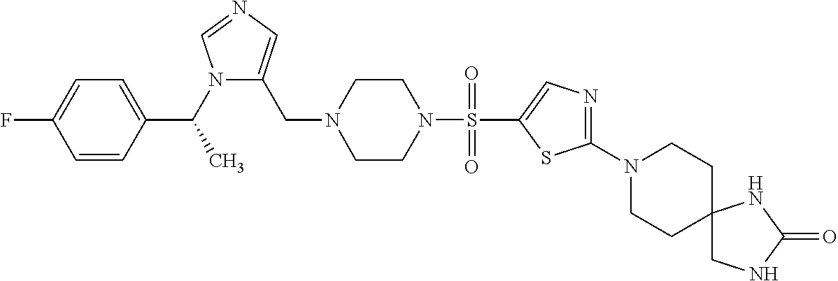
C1=CC(C(C)N2C(CN3CCN(S(C4=CN=C(N5CCC6(CC5)CNC(=O)N6)S4)(=O)=O)CC3)=CN=C2)=CC=C1F
